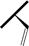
C(C=C)(C)C
